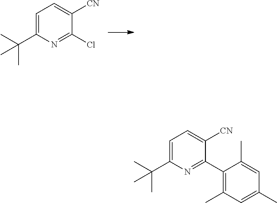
ClC1=NC(C(C)(C)C)=CC=C1[CN].C1(C2=NC(C(C)(C)C)=CC=C2[CN])=C(C)C=C(C)C=C1C
